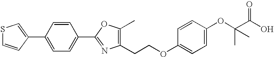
C(C(O)=O)(C)(C)OC1=CC=C(OCCC2=C(C)OC(C3=CC=C(C4=CSC=C4)C=C3)=N2)C=C1
